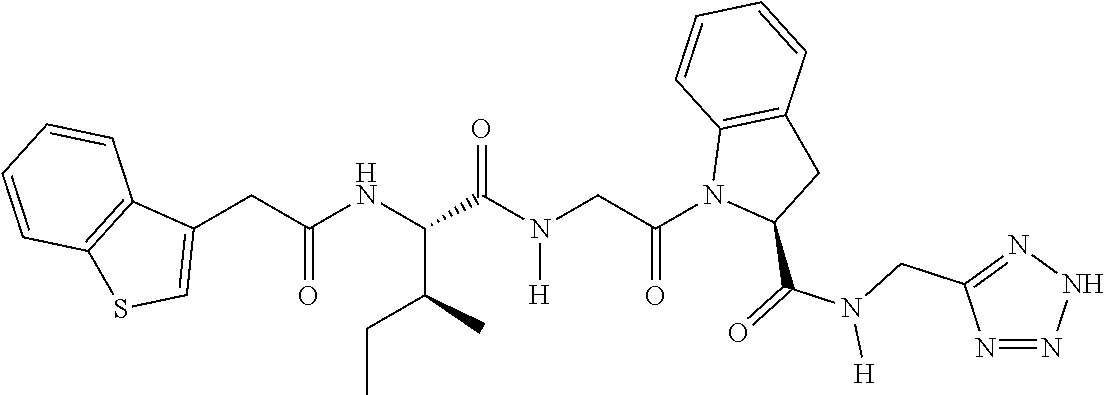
C(C(NC(C(N(CC(N1C(C(=O)N(CC2=NNN=N2)[H])CC2=C1C=CC=C2)=O)[H])=O)C(C)CC)=O)C1=CSC2=C1C=CC=C2
